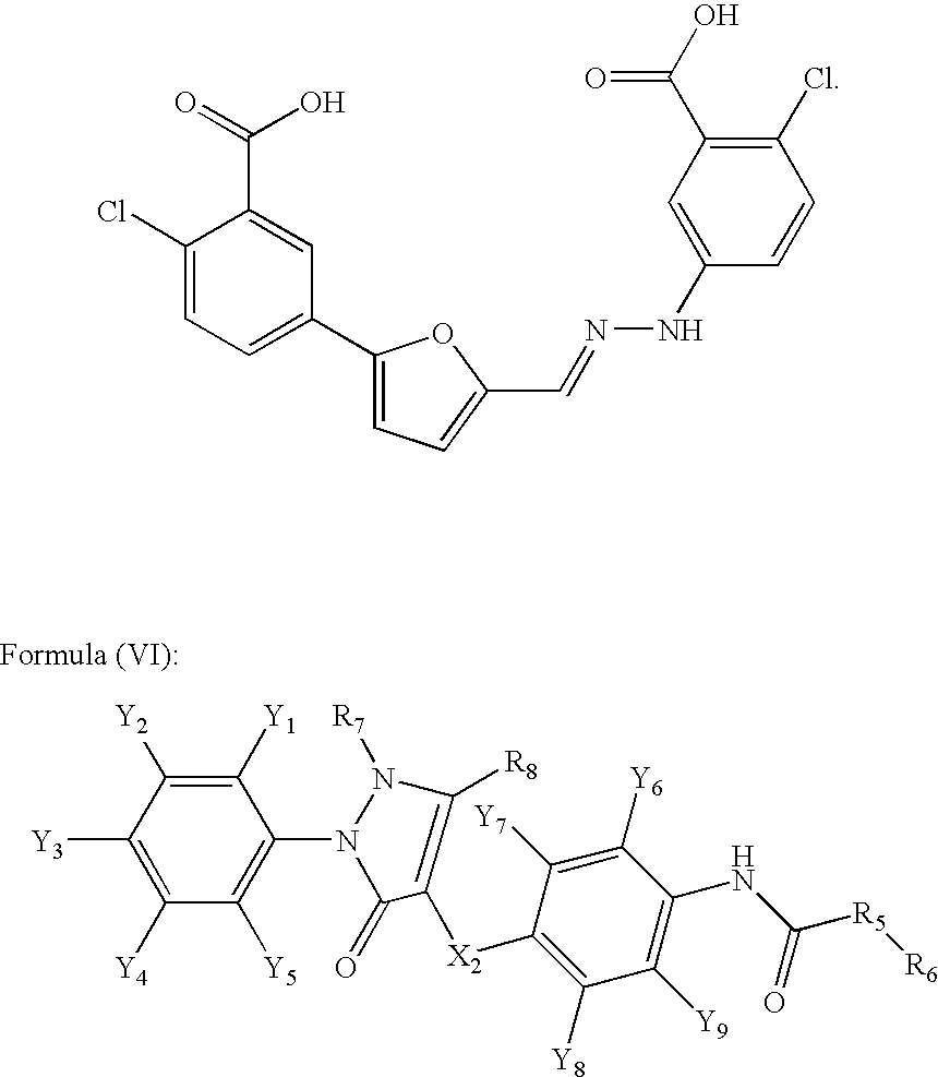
C1([Y3])=C([Y4])C([Y5])=C(N2N([R7])C([R8])=C([X2]C3=C([Y8])C([Y9])=C(NC([R5][R6])=O)C([Y6])=C3[Y7])C2=O)C([Y1])=C1[Y2].C1(Cl)=CC=C(C2=CC=C(C=NNC3=CC(C(O)=O)=C(Cl)C=C3)O2)C=C1C(=O)O
